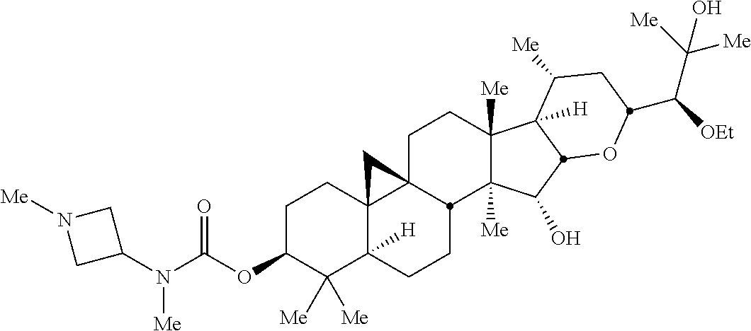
C1C(OC(N(C2CN([Me])C2)[Me])=O)C([Me])([Me])C2([H])C3(C1)C1(CCC4([Me])C([Me])(C(O)C5C4([H])C([Me])CC(C([OEt])C([Me])([Me])O)O5)C1CC2)C3
